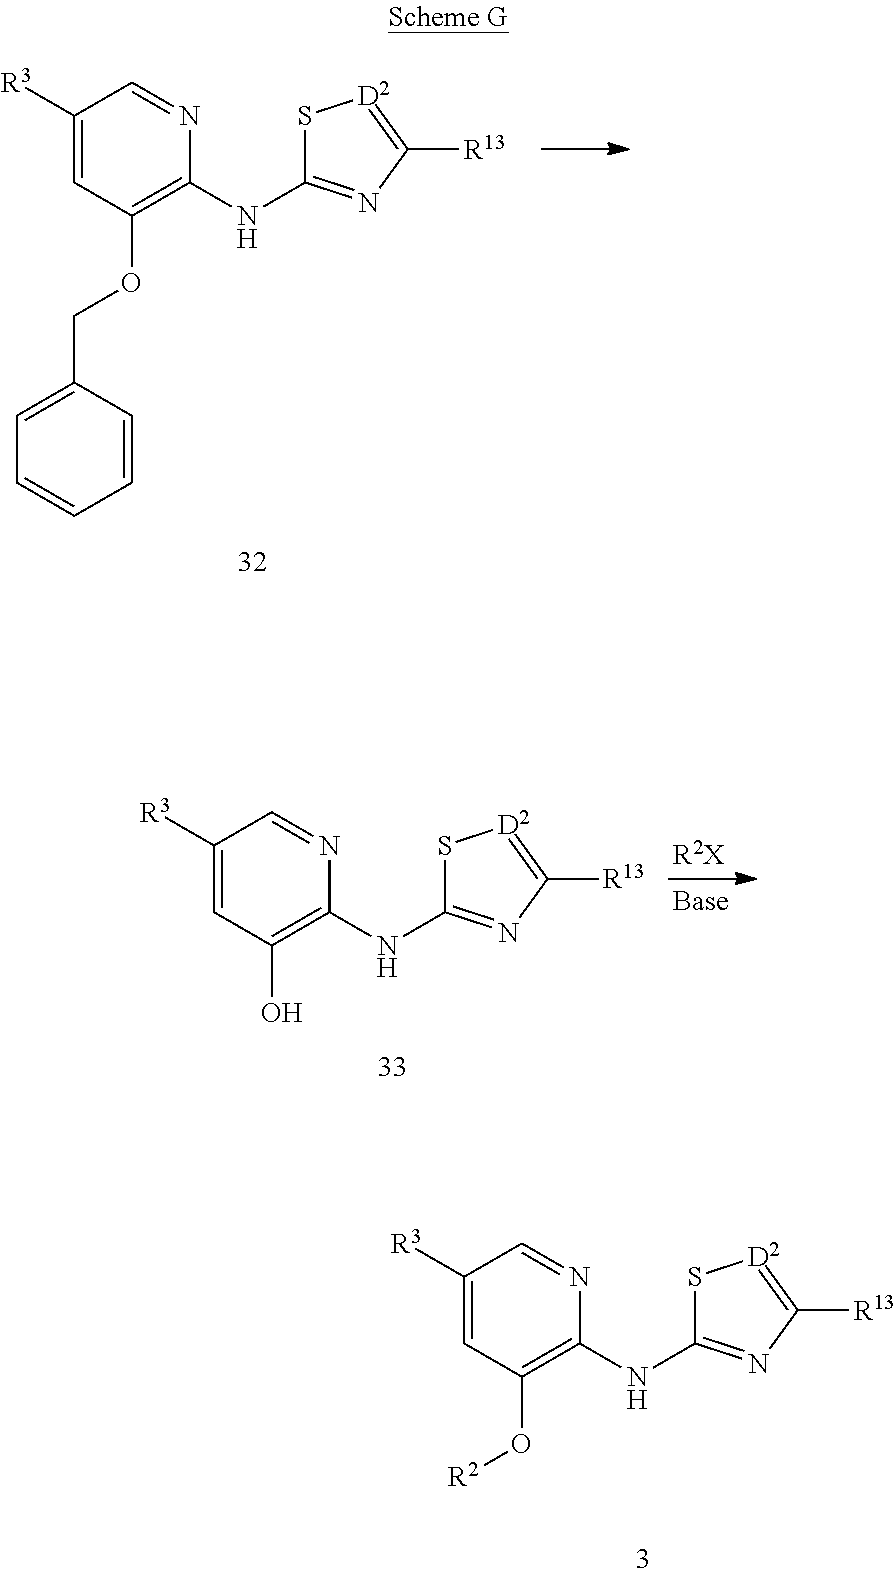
C1([R3])=CC(OCC2=CC=CC=C2)=C(NC2=NC([R13])=[D2]S2)N=C1.[R2X].C1([R3])=CC(O)=C(NC2=NC([R13])=[D2]S2)N=C1.C1([R3])=CC(O[R2])=C(NC2=NC([R13])=[D2]S2)N=C1
